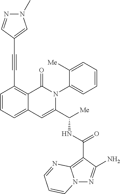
N12N=C(N)C(C(NC(C3=CC4=CC=CC(C#CC5=CN(C)N=C5)=C4C(=O)N3C3=CC=CC=C3[Me])[Me])=O)=C1N=CC=C2
